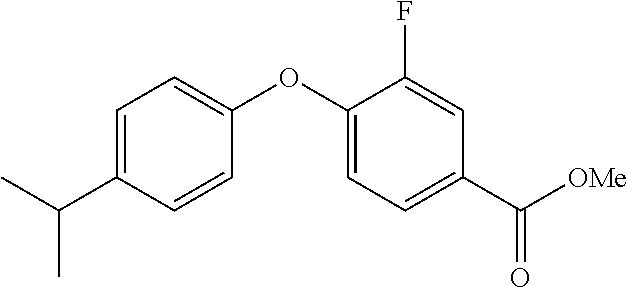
C1=C(C(C)C)C=CC(OC2=CC=C(C([OMe])=O)C=C2F)=C1
